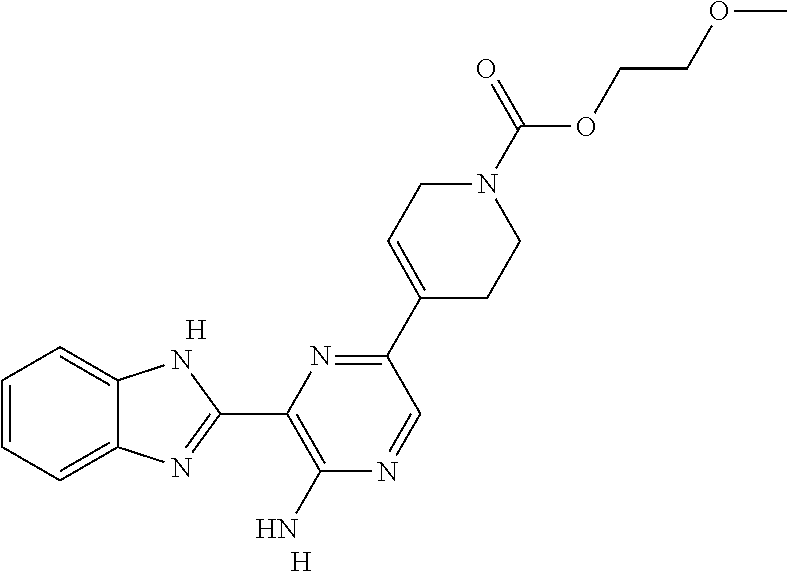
C1=CC=C2C(=C1)NC(C1=C(N)N=CC(C3=CCN(C(OCCOC)=O)CC3)=N1)=N2.[H].[H]
